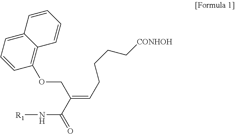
O(CC(=CCCCC[CONHOH])C(=O)N[R1])C1=C2C(=CC=C1)C=CC=C2
